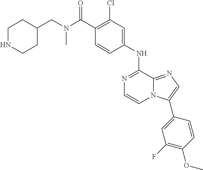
C1(C(N(CC2CCNCC2)C)=O)=C(Cl)C=C(NC2=NC=CN3C2=NC=C3C2=CC(F)=C(OC)C=C2)C=C1
